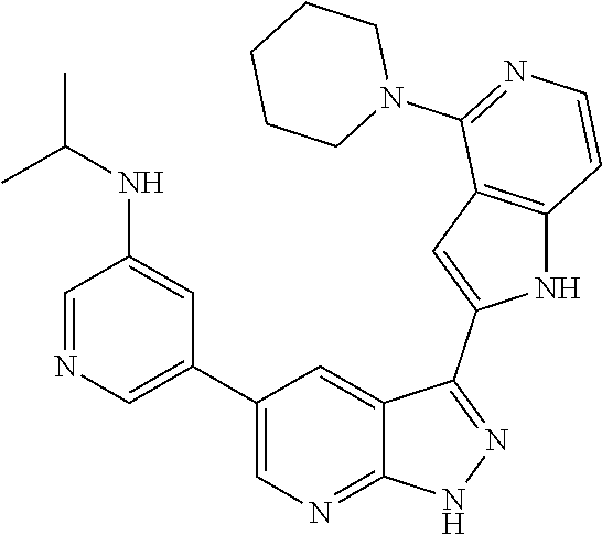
C1(C2=CN=CC(NC(C)C)=C2)=CN=C2C(=C1)C(C1=CC3=C(N1)C=CN=C3N1CCCCC1)=NN2
